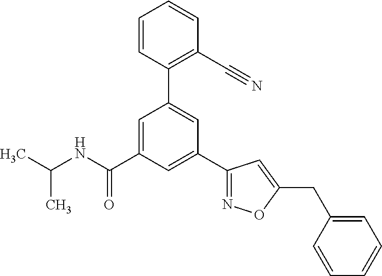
C(NC(C1=CC(C2=C(C#N)C=CC=C2)=CC(C2=NOC(CC3=CC=CC=C3)=C2)=C1)=O)(C)C
